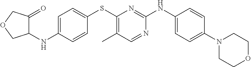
C1=C(NC2C(=O)COC2)C=CC(SC2=C(C)C=NC(NC3=CC=C(N4CCOCC4)C=C3)=N2)=C1
